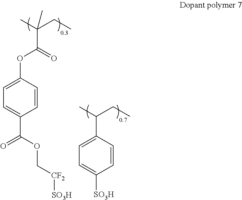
CC(CC)(C)C(=O)OC1=CC=C(C(=O)OC[CF2][SO3H])C=C1.CC(CC)C1=CC=C([SO3H])C=C1
